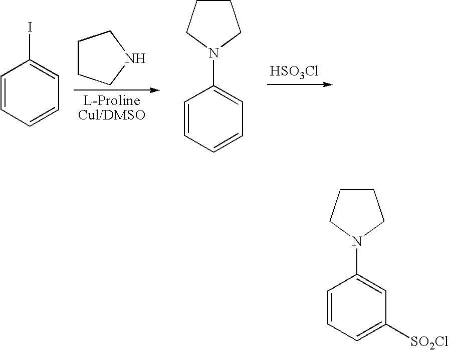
[HSO3Cl].C1CCNC1.C1=CC=CC=C1I.C1=CC=CC=C1N1CCCC1.C1=CC=C([SO2Cl])C=C1N1CCCC1
